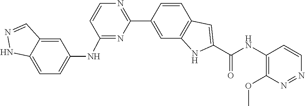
C1=CC2=C(C=C1C1=NC=CC(NC3=CC=C4NN=CC4=C3)=N1)NC(C(=O)NC1=C(OC)N=NC=C1)=C2
